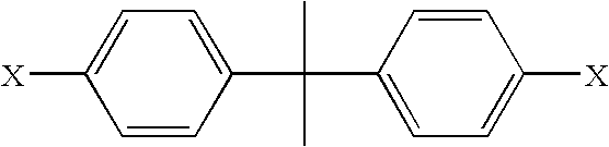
[X]C1=CC=C(C(C)(C)C2=CC=C([X])C=C2)C=C1
